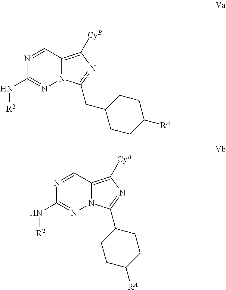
N12C(=C([CyB])N=C1CC1CCC([RA])CC1)C=NC(N[R2])=N2.N12C(=C([CyB])N=C1C1CCC([RA])CC1)C=NC(N[R2])=N2
